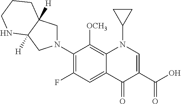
N1(C2=C(F)C=C3C(=C2[OCH3])N(C2CC2)C=C(C(O)=O)C3=O)CC2([H])C([H])(C1)NCCC2
